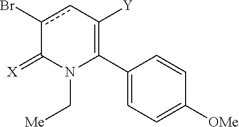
C1(C2=C([Y])cc(Br)C(=[X])N2C[Me])=CC=C([OMe])C=C1
